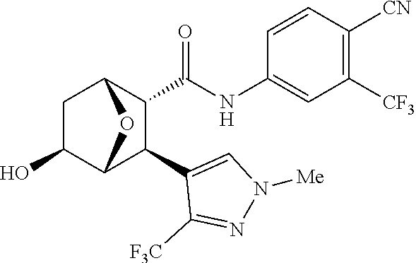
C1C(O)C2C(C3=CN([Me])N=C3[F3C])C(C(=O)NC3=CC([CF3])=C([CN])C=C3)C1O2
